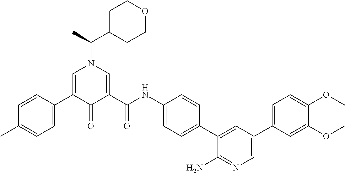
C1=CC(C2=CN(C(C)C3CCOCC3)C=C(C(NC3=CC=C(C4=CC(C5=CC=C(OC)C(OC)=C5)=CN=C4N)C=C3)=O)C2=O)=CC=C1C
